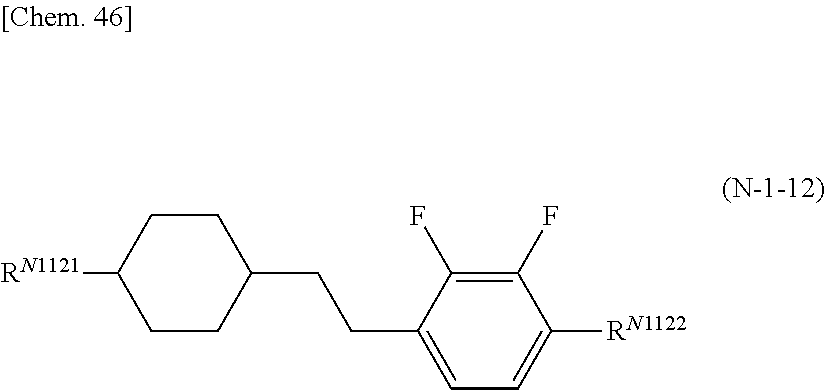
C1CC([RN1121])CCC1CCC1=CC=C([RN1122])C(F)=C1F
